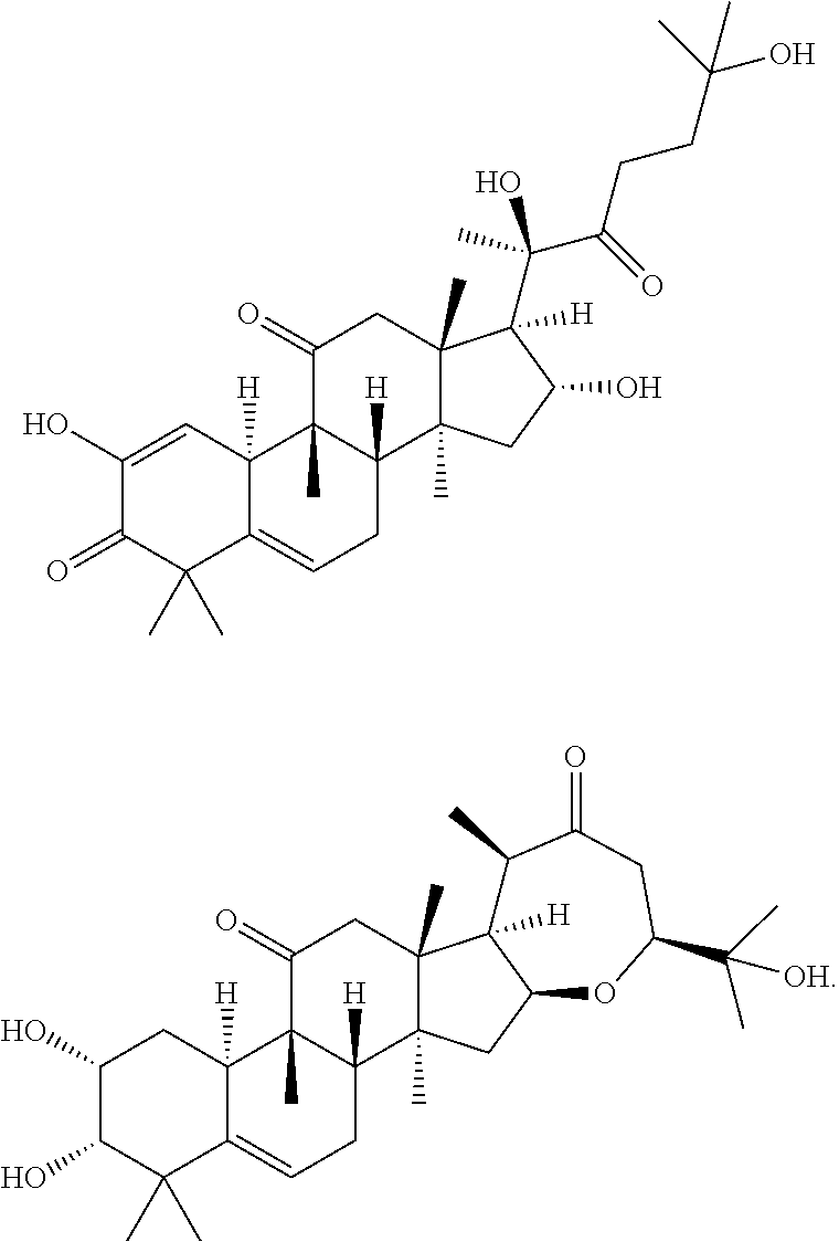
C1(O)=CC2([H])C(=CCC3([H])C2(C)C(=O)CC2(C)C3(C)CC(O)C2(C(C(=O)CCC(O)(C)C)(C)O)[H])C(C)(C)C1=O.C1(O)C(O)C(C)(C)C2=CCC3([H])C(C)(C2([H])C1)C(=O)CC1(C)C3(C)CC2C1([H])C(C)C(=O)CC(C(C)(C)[OH])O2
